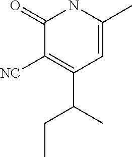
C1=C(C)NC(=O)C([NC])=C1C(C)CC
